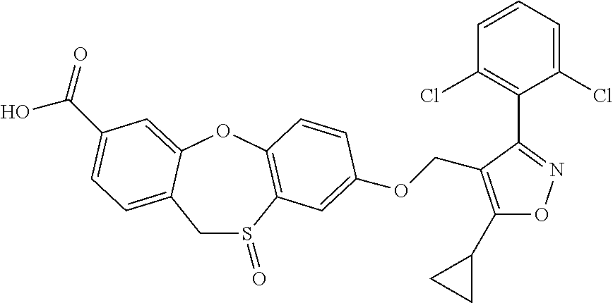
C1S(=O)C2=C(OC3=CC(C(O)=O)=CC=C13)C=CC(OCC1=C(C3CC3)ON=C1C1=C(Cl)C=CC=C1Cl)=C2
